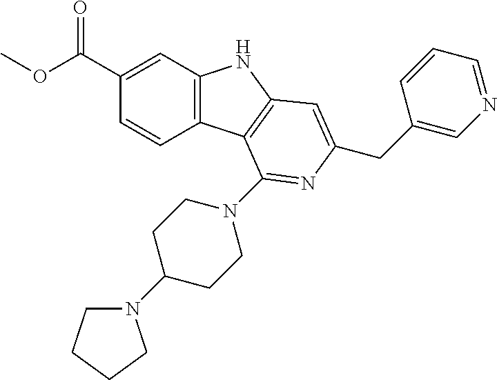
C1(C(=O)OC)=CC2=C(C=C1)C1=C(N2)C=C(CC2=CN=CC=C2)N=C1N1CCC(N2CCCC2)CC1
